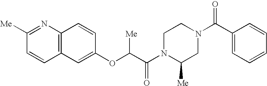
C12=C(C=CC(OC(C(N3C([Me])CN(C(C4=CC=CC=C4)=O)CC3)=O)[Me])=C1)N=C([Me])C=C2
